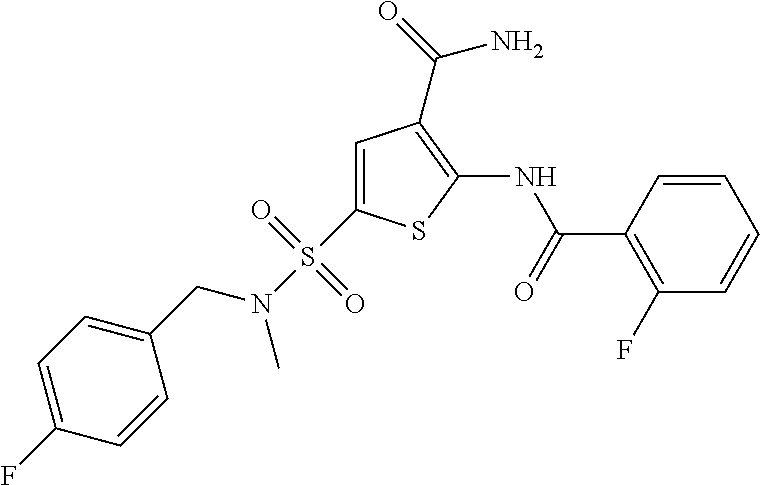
C1=C(S(N(CC2=CC=C(F)C=C2)C)(=O)=O)SC(NC(C2=C(F)C=CC=C2)=O)=C1C(=O)N
